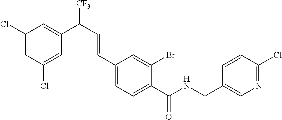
C(C1=CC=C(C(NCC2=CN=C(Cl)C=C2)=O)C(Br)=C1)=CC(C1=CC(Cl)=CC(Cl)=C1)[CF3]
